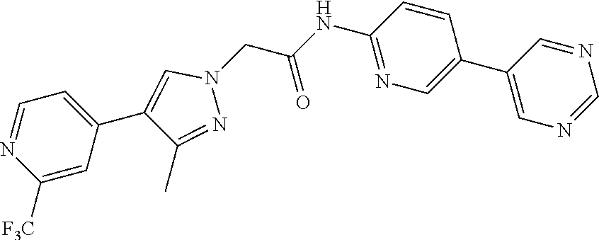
C1(C2=CN=C(NC(=O)CN3C=C(C4=CC=NC([F3C])=C4)C(C)=N3)C=C2)=CN=CN=C1
